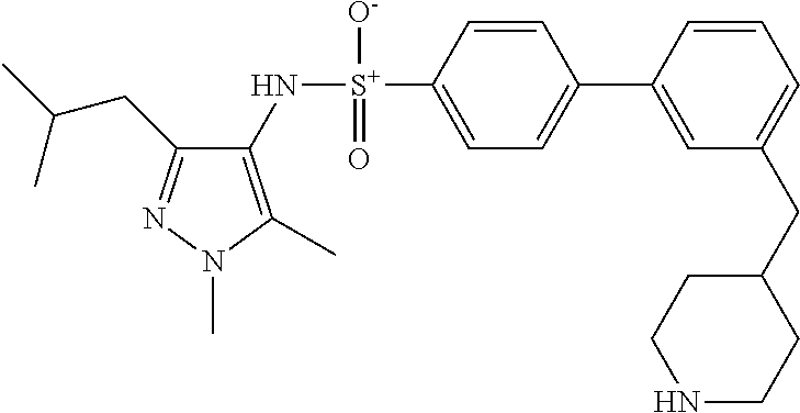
C1(CC(C)C)=NN(C)C(C)=C1N[S+](C1=CC=C(C2=CC(CC3CCNCC3)=CC=C2)C=C1)([O-])=O
